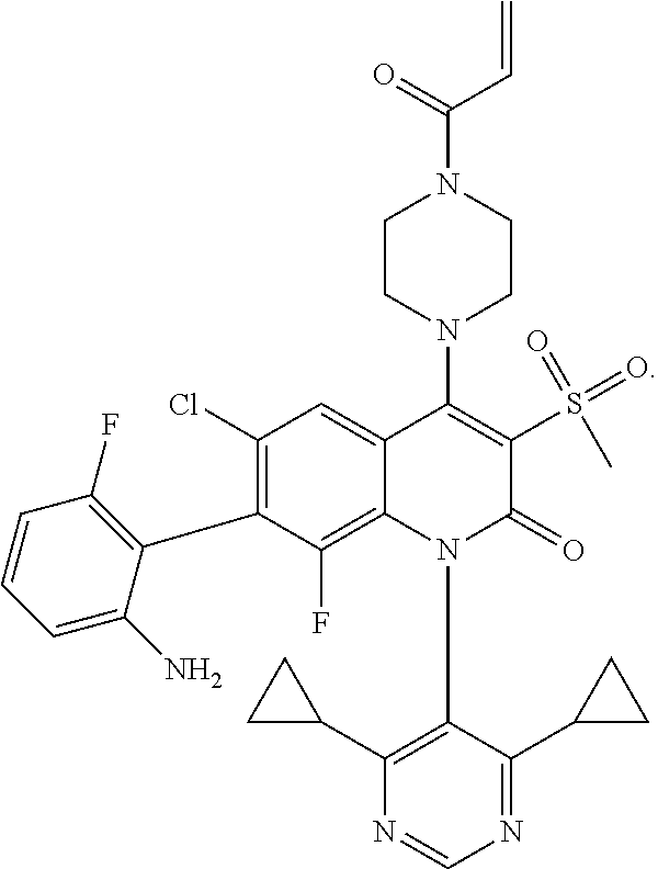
C1(C2=C(F)C=CC=C2N)=C(Cl)C=C2C(=C1F)N(C1=C(C3CC3)N=CN=C1C1CC1)C(=O)C(S(C)(=O)=O)=C2N1CCN(C(=O)C=C)CC1
